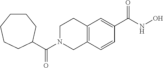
C(N1CC2=C(CC1)C=C(C(NO)=O)C=C2)(=O)C1CCCCCC1
